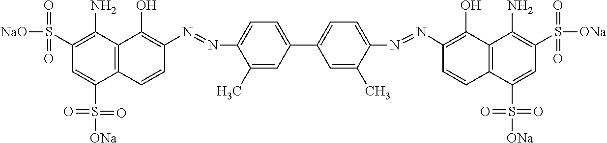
C12=C(C(N)=C(S(=O)(=O)[NaO])C=C1S([ONa])(=O)=O)C(O)=C(N=NC1=CC=C(C3=CC=C(N=NC4=C(O)C5=C(C=C4)C(S([ONa])(=O)=O)=CC(S([ONa])(=O)=O)=C5N)C(C)=C3)C=C1C)C=C2
